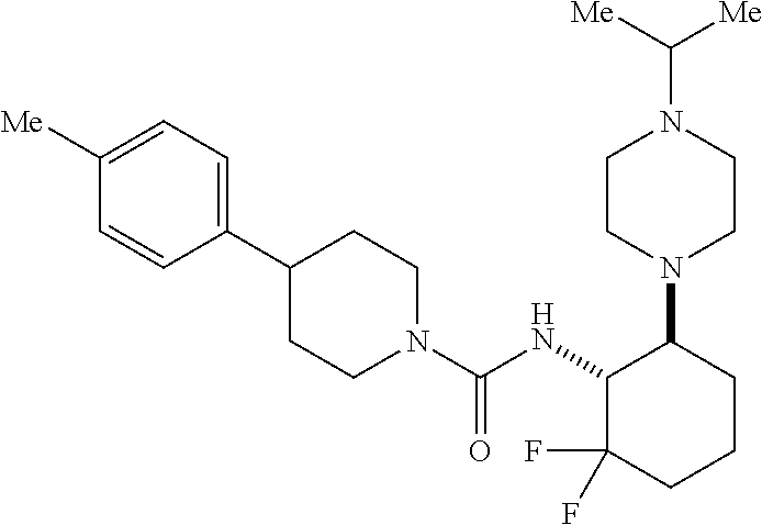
C1(C2CCN(C(NC3C(F)(F)CCCC3N3CCN(C([Me])[Me])CC3)=O)CC2)=CC=C([Me])C=C1
